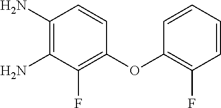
C1(N)=C(N)C(F)=C(OC2=C(F)C=CC=C2)C=C1
